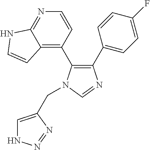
C1(C2=CC=C(F)C=C2)=C(C2=C3C(=NC=C2)NC=C3)N(CC2=CNN=N2)C=N1
